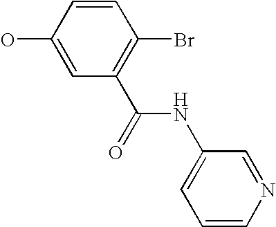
OC1=CC(C(=O)NC2=CC=CN=C2)=C(Br)C=C1
